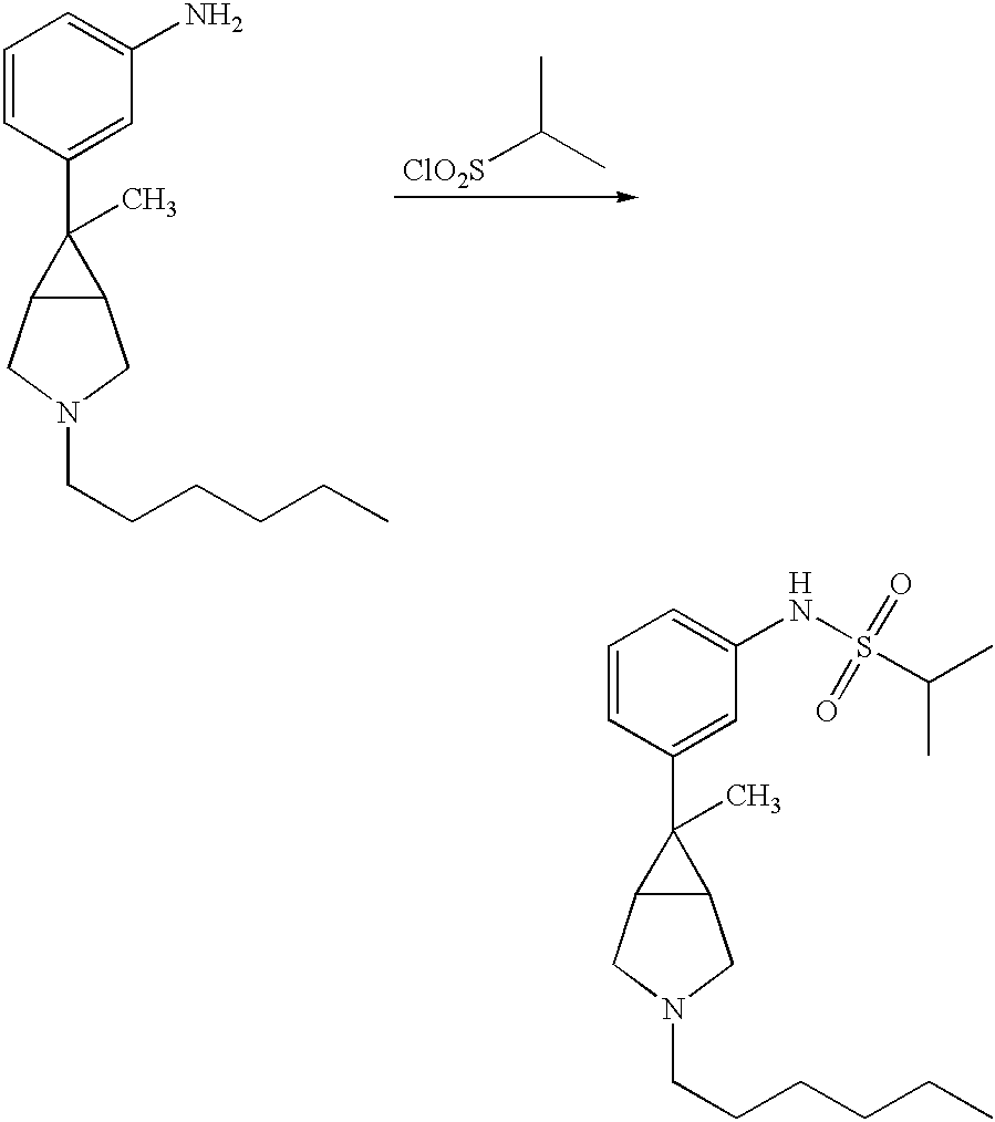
C1=CC(C2(C)C3C2CN(CCCCCC)C3)=CC(N)=C1.[ClO2S]C(C)C.[H].C1=CC(C2(C)C3C2CN(CCCCCC)C3)=CC(NS(C(C)C)(=O)=O)=C1
